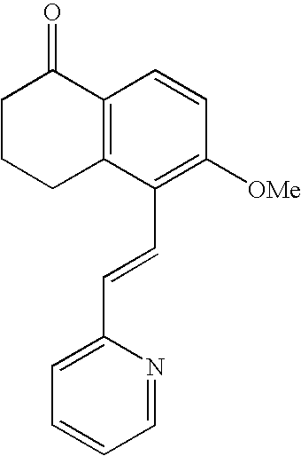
C1C2=C(C(=O)CC1)C=CC([OMe])=C2C=CC1=CC=CC=N1
